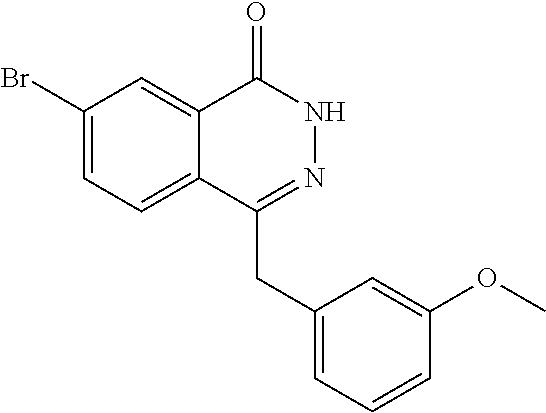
C1(Br)=CC=C2C(=C1)C(=O)NN=C2CC1=CC=CC(OC)=C1
